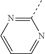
C1(C)=NC=CC=N1
